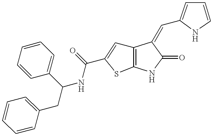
C12=C(NC(=O)C1=CC1=CC=CN1)SC(C(NC(CC1=CC=CC=C1)C1=CC=CC=C1)=O)=C2
